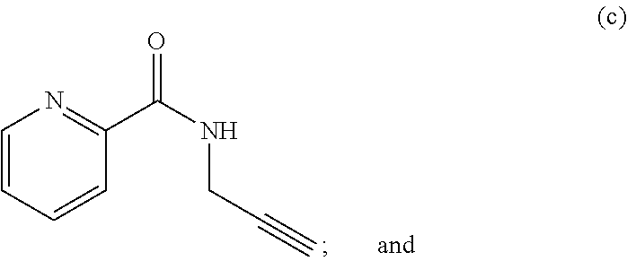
C1=CC=CC(C(NCC#C)=O)=N1
